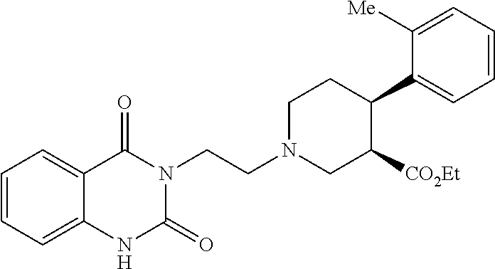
C1=CC=C2C(=C1)C(=O)N(CCN1CC([CO2Et])C(C3=CC=CC=C3[Me])CC1)C(=O)N2
